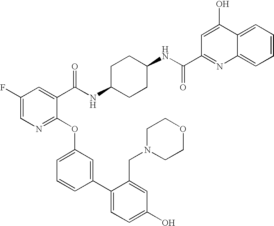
C1(F)=CN=C(OC2=CC=CC(C3=CC=C(O)C=C3CN3CCOCC3)=C2)C(C(NC2CCC(NC(C3=NC4=CC=CC=C4C(O)=C3)=O)CC2)=O)=C1
